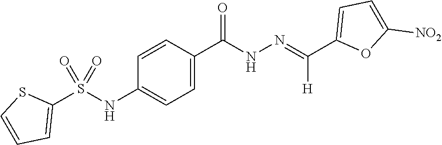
C1(C(=NNC(C2=CC=C(NS(C3=CC=CS3)(=O)=O)C=C2)=O)[H])=CC=C([NO2])O1
